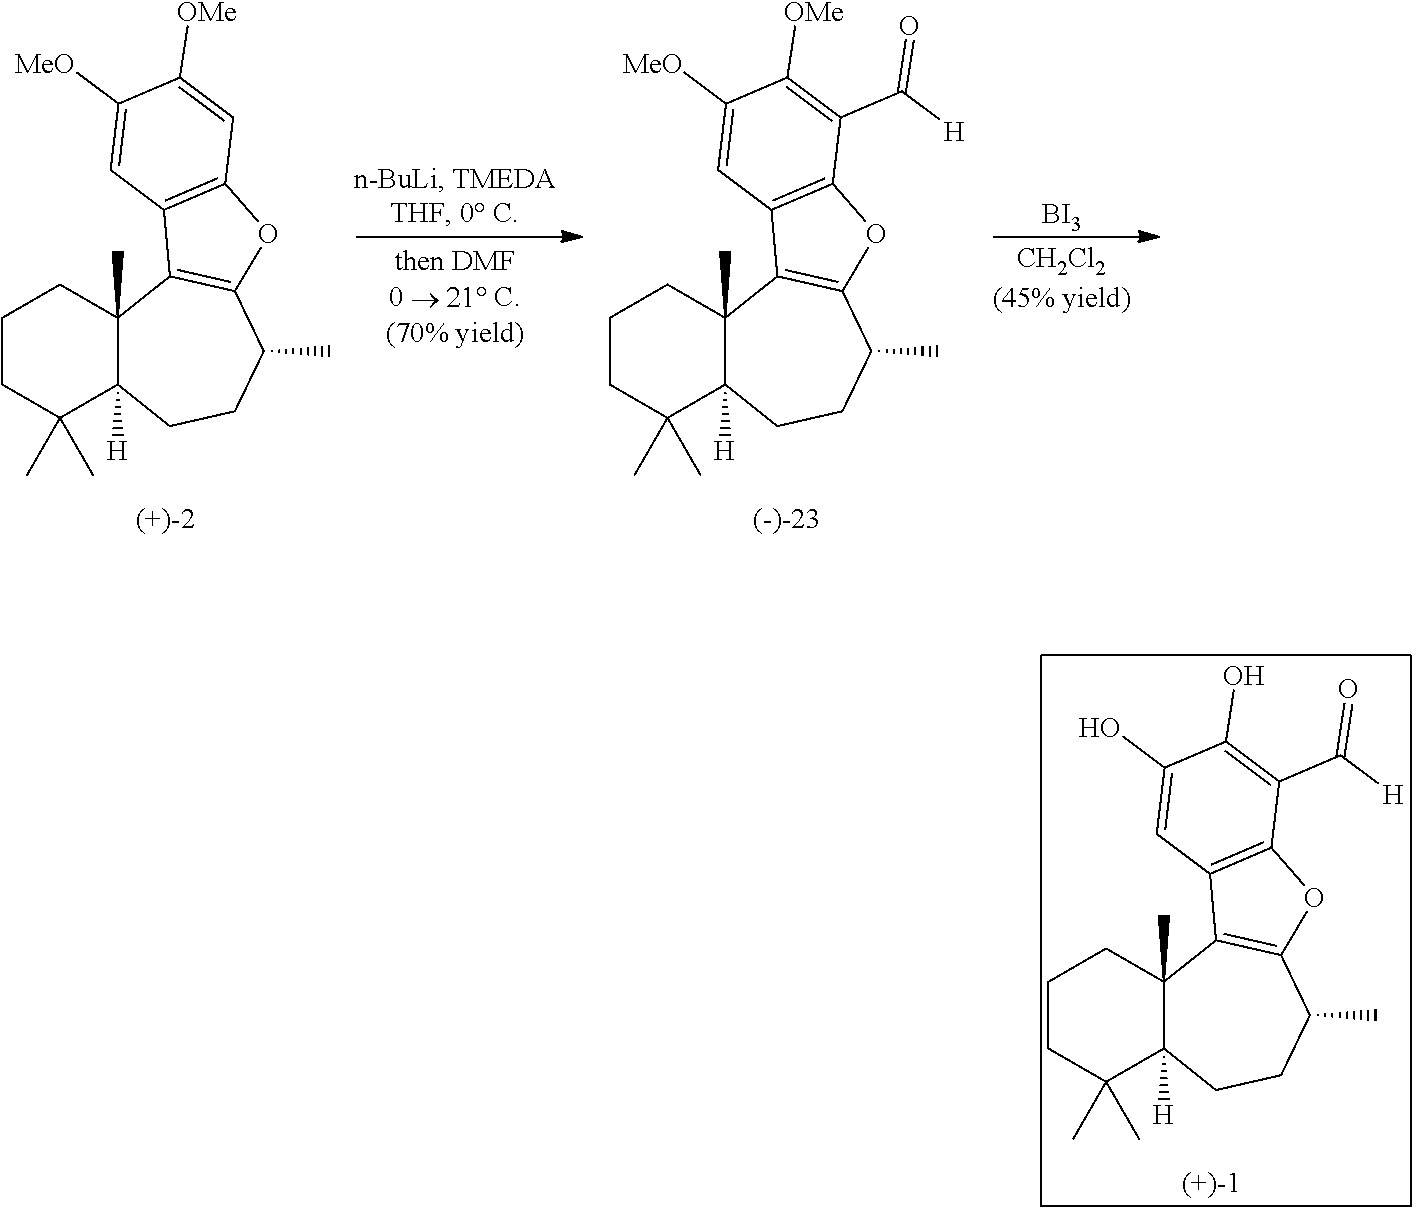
C1CC(C)(C)C2([H])C(C)(C1)C1=C(C(C)CC2)OC2=C1C=C([MeO])C([OMe])=C2C([H])=O.[BI3].C1CC(C)(C)C2([H])C(C)(C1)C1=C(C(C)CC2)OC2=C1C=C([MeO])C([OMe])=C2.C1CC(C)(C)C2([H])C(C)(C1)C1=C(C(C)CC2)OC2=C1C=C(O)C(O)=C2C([H])=O
